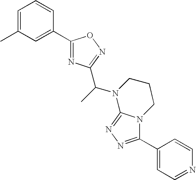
C1=C(C)C=C(C2=NC(C(N3CCCN4C(C5=CC=NC=C5)=NN=C34)C)=NO2)C=C1
